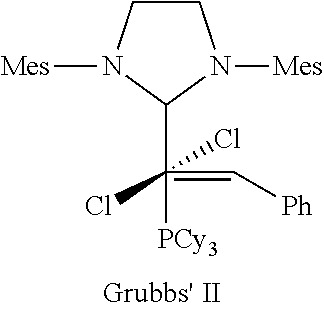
C1CN([Mes])C(C(=C[Ph])(Cl)(Cl)[PCy3])N1[Mes]
